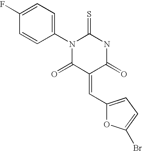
N1(C2=CC=C(F)C=C2)C(=O)C(=CC2=CC=C(Br)O2)C(=O)NC1=S
